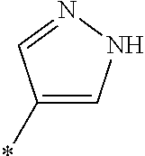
C1(*)=CNN=C1
